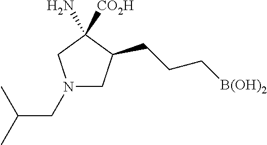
N1(CC(C)C)CC(CCC[B(OH)2])C([CO2H])(N)C1
